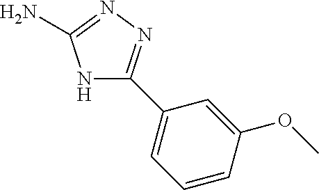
N1C(C2=CC=CC(OC)=C2)=NN=C1N
